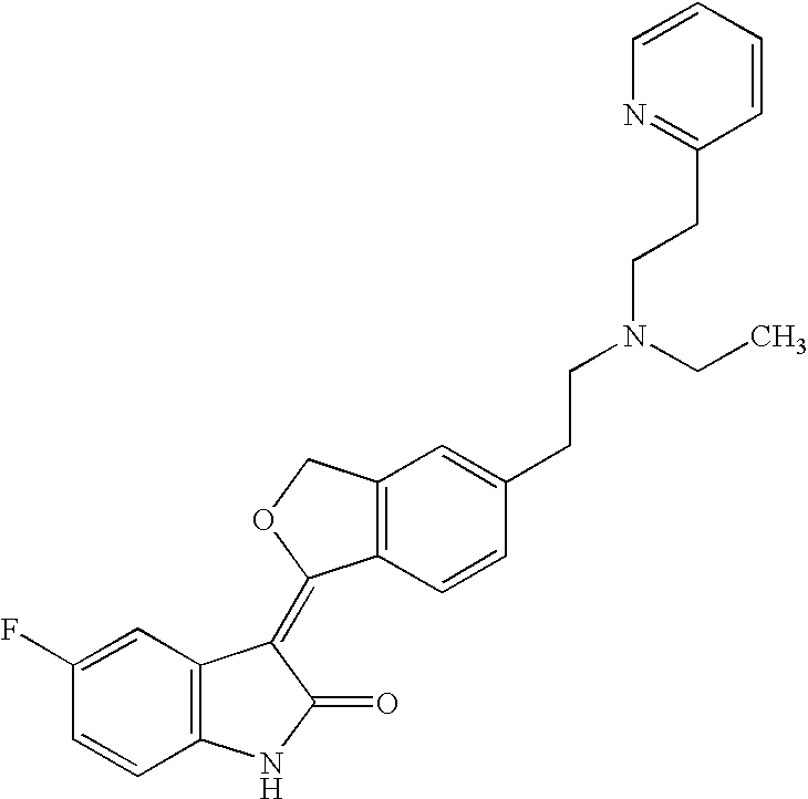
C1=C(F)C=CC2=C1C(=C1C3=C(CO1)C=C(CCN(CC)CCC1=NC=CC=C1)C=C3)C(=O)N2
